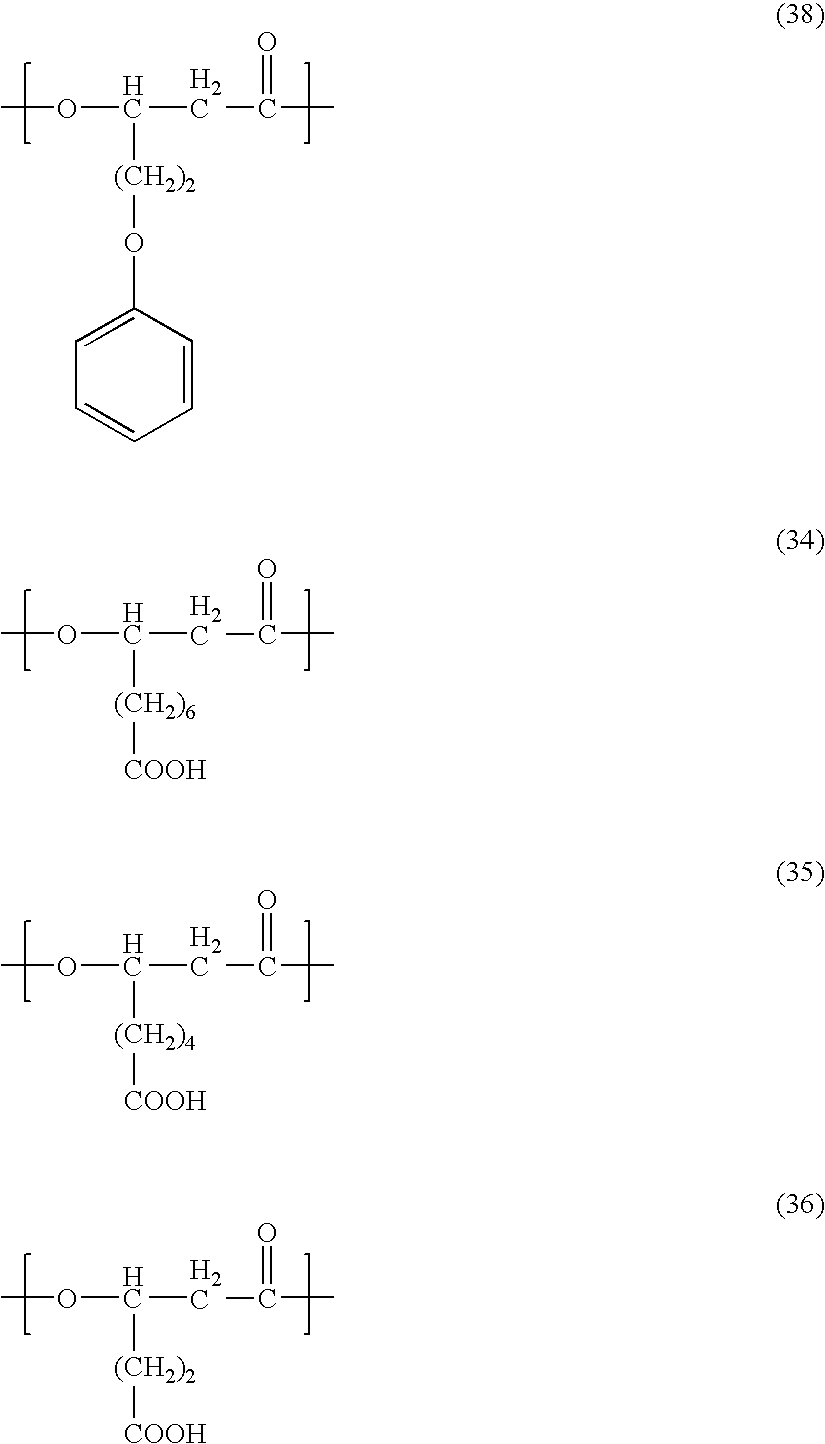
C1=C(O[(CH2)2]C(CC(=O)C)OC)C=CC=C1.[COOH][(CH2)6]C(CC(=O)C)OC.[COOH][(CH2)4]C(CC(=O)C)OC.[COOH][(CH2)2]C(CC(=O)C)OC
